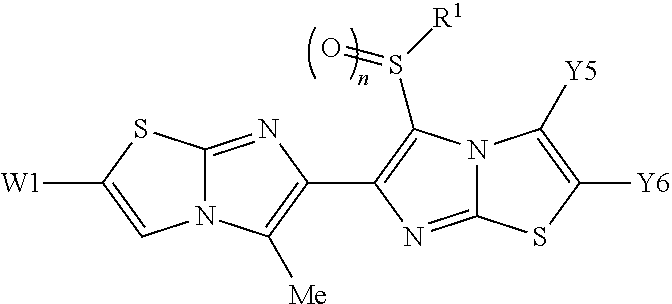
N12C(=NC(C3=C(S([R1])=O)N4C(=N3)SC([Y6])=C4[Y5])=C1[Me])SC([W1])=C2
